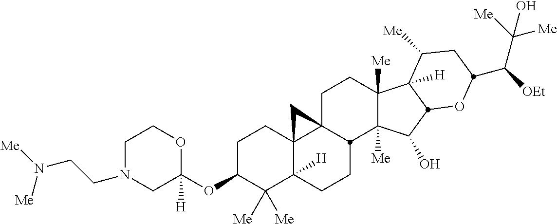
C1N(CCN([Me])[Me])CC(OC2C([Me])([Me])C3([H])C4(CC2)C2(CCC5([Me])C([Me])(C(O)C6C5([H])C([Me])CC(C([OEt])C([Me])([Me])O)O6)C2CC3)C4)([H])OC1
